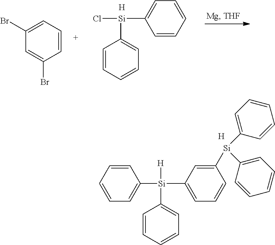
C1=C([Si](Cl)C2=CC=CC=C2)C=CC=C1.[H].C1=C(Br)C=C(Br)C=C1.C1=CC=CC=C1[Si](C1=CC=CC=C1)([H])C1=CC=CC([Si](C2=CC=CC=C2)C2=CC=CC=C2)=C1.[H]
